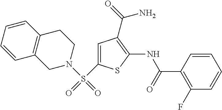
C1=CC(C(=O)NC2=C(C(=O)N)C=C(S(=O)(N3CCC4=C(C3)C=CC=C4)=O)S2)=C(F)C=C1
